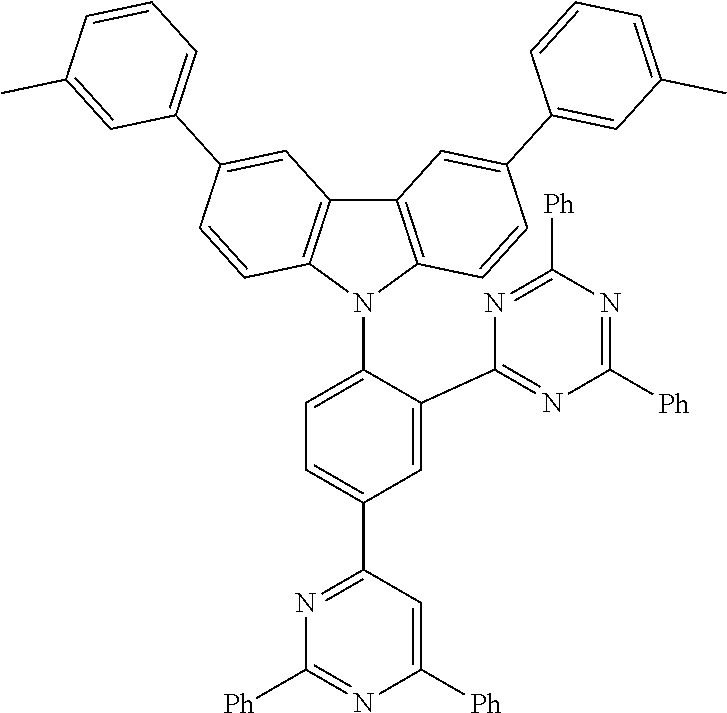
C1=C(C2=NC([Ph])=NC([Ph])=N2)C(N2C3=C(C4=C2C=CC(C2=CC=CC(C)=C2)=C4)C=C(C2=CC(C)=CC=C2)C=C3)=CC=C1C1=NC([Ph])=NC([Ph])=C1
